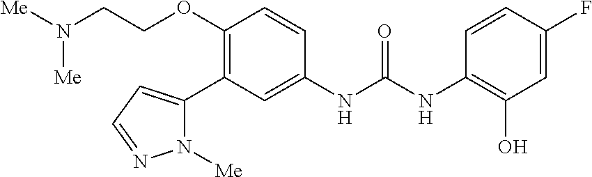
C1(OCCN([Me])[Me])=C(C2=CC=NN2[Me])C=C(NC(NC2=C(O)C=C(F)C=C2)=O)C=C1
